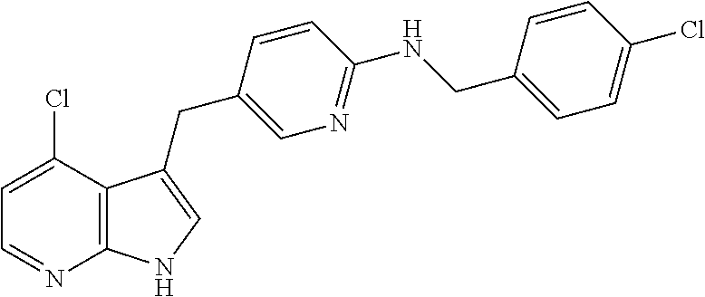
C12=C(C(Cl)=CC=N1)C(CC1=CN=C(NCC3=CC=C(Cl)C=C3)C=C1)=CN2
